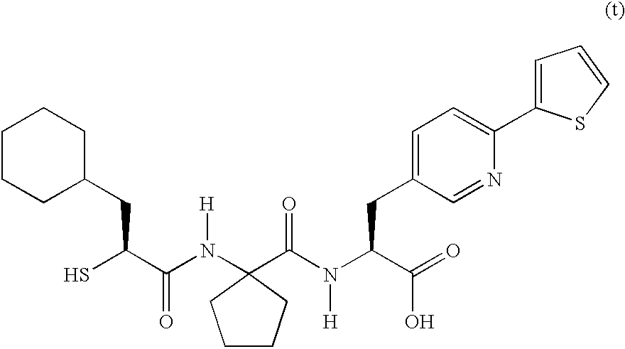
SC(C(N([H])C1(C(N(C(C(=O)O)CC2=CC=C(C3=CC=CS3)N=C2)[H])=O)CCCC1)=O)CC1CCCCC1
